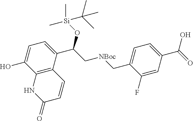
C12=C(C(C(C[NBoc]CC3=CC=C(C(=O)O)C=C3F)O[Si](C)(C)C(C)(C)C)=CC=C1O)C=CC(=O)N2
